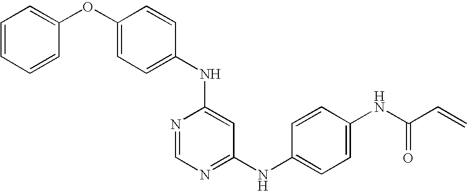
N(C1=CC(NC2=CC=C(NC(C=C)=O)C=C2)=NC=N1)C1=CC=C(OC2=CC=CC=C2)C=C1
